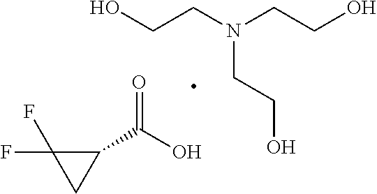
C1(C(O)=O)C(F)(F)C1.OCCN(CCO)CCO
